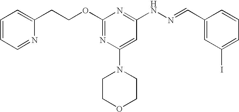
C(COC1=NC(N2CCOCC2)=CC(NN=CC2=CC(I)=CC=C2)=N1)C1=CC=CC=N1
